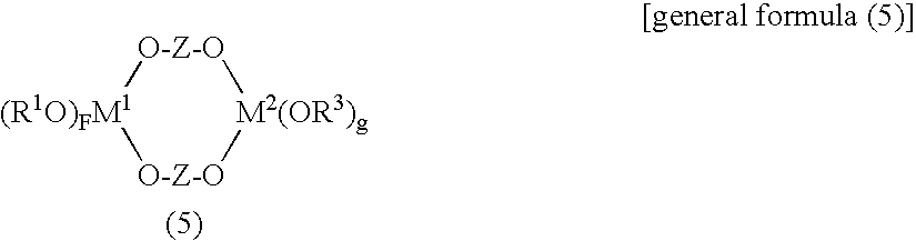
[O-Z-O]1[(R1O)FM1][O-Z-O][M2(OR3)g]1
